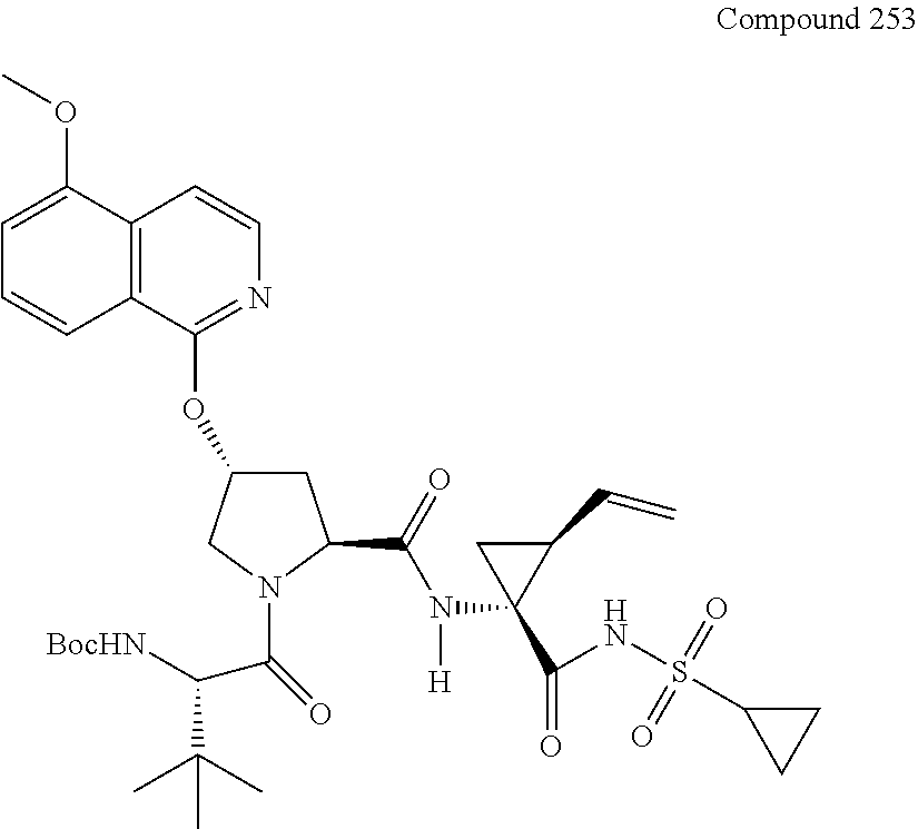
C12=C(C(OC3CC(C(=O)N([H])C4(C(=O)NS(C5CC5)(=O)=O)C(C=C)C4)N(C(C(C(C)(C)C)[BocHN])=O)C3)=NC=C1)C=CC=C2OC
